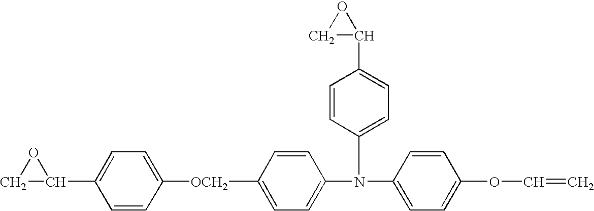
C1=C(N(C2=CC=C(OC=C)C=C2)C2=CC=C(C3OC3)C=C2)C=CC([OCH2]C2=CC=C(C3OC3)C=C2)=C1
